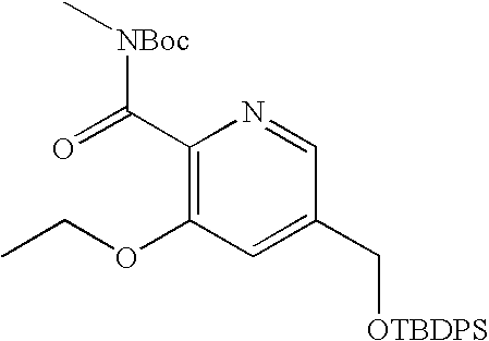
C1(C([NBoc]C)=O)=C(OCC)C=C(C[OTBDPS])C=N1
